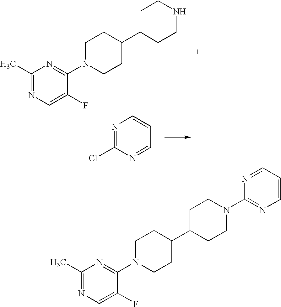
C1N(C2=NC(C)=NC=C2F)CCC(C2CCNCC2)C1.N1=C(Cl)N=CC=C1.C1N(C2=NC(C)=NC=C2F)CCC(C2CCN(C3=NC=CC=N3)CC2)C1
